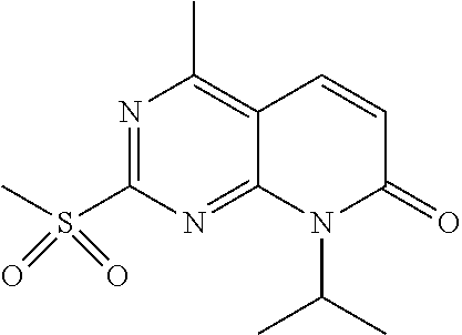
N1=C(S(C)(=O)=O)N=C2C(=C1C)C=CC(=O)N2C(C)C
